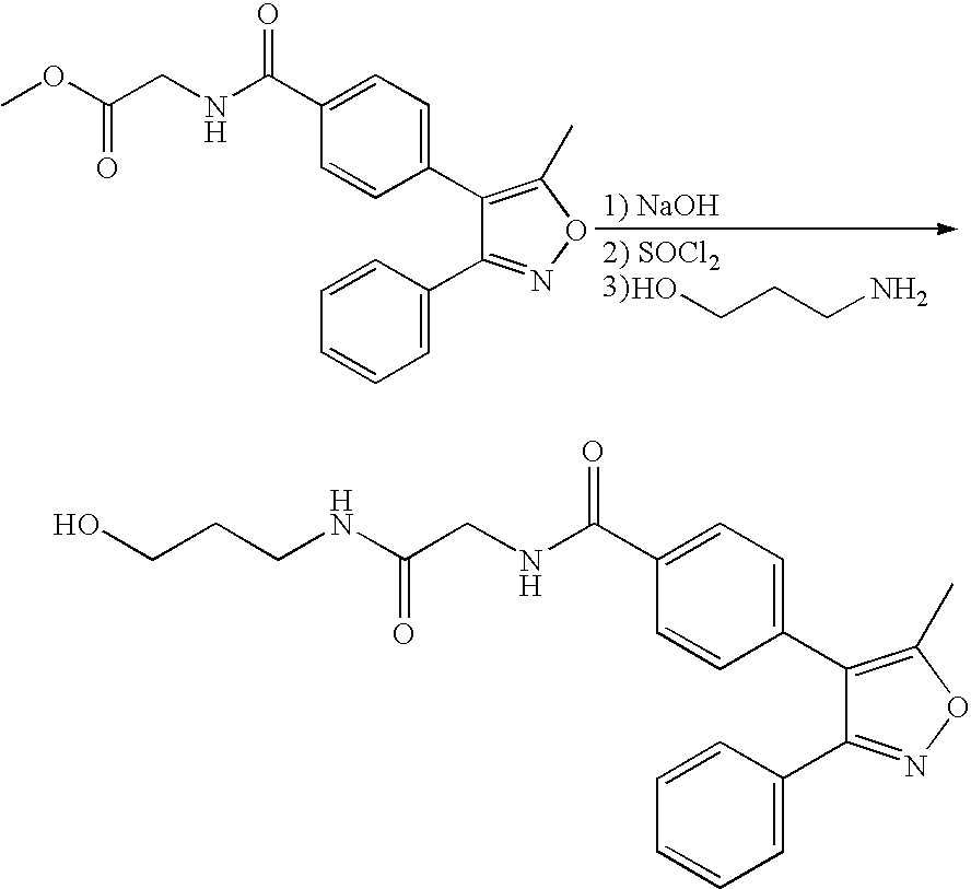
C1(C2=C(C)ON=C2C2=CC=CC=C2)=CC=C(C(NCC(OC)=O)=O)C=C1.OCCCN.C1(C2=C(C)ON=C2C2=CC=CC=C2)=CC=C(C(NCC(NCCCO)=O)=O)C=C1
